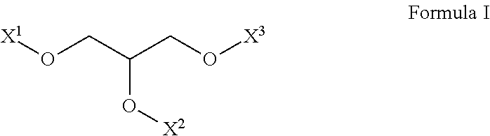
[X1]OCC(CO[X3])O[X2]
